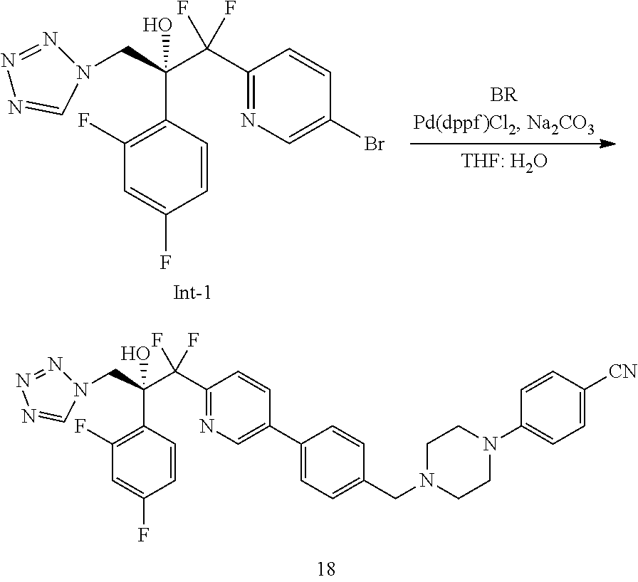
N1(CC(C2=C(F)C=C(F)C=C2)(O)C(C2=NC=C(Br)C=C2)(F)F)N=NN=C1.[Int-1].N1(CC(C2=C(F)C=C(F)C=C2)(O)C(C2=NC=C(C3=CC=C(CN4CCN(C5=CC=C([CN])C=C5)CC4)C=C3)C=C2)(F)F)N=NN=C1
